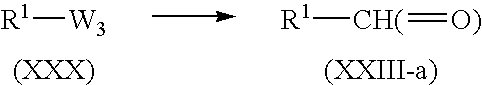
[R1][W3].[R1][CH(]=[O)]
